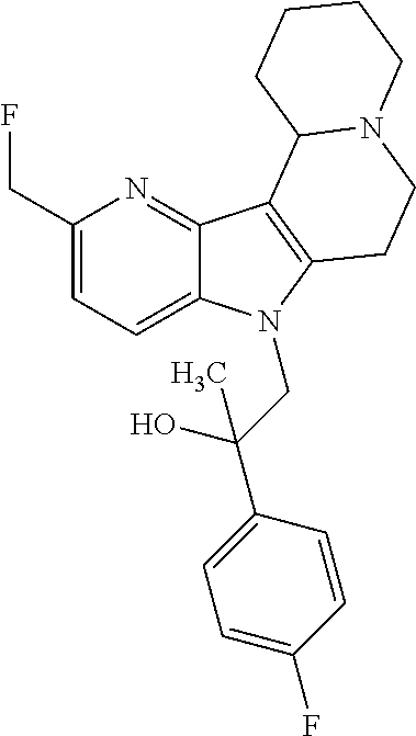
C1(CF)=CC=C2C(=N1)C1=C(N2CC(C2=CC=C(F)C=C2)(O)C)CCN2C1CCCC2
